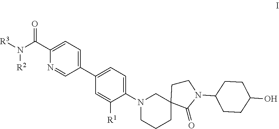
C1CCC2(CN1C1=CC=C(C3=CC=C(C(N([R3])[R2])=O)N=C3)C=C1[R1])CCN(C1CCC(O)CC1)C2=O
